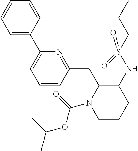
C(C)(C)OC(=O)N1CCCC(NS(CCC)(=O)=O)C1CC1=NC(C2=CC=CC=C2)=CC=C1
